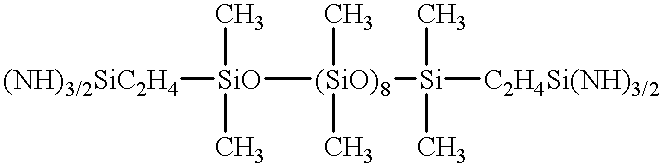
[(NH)3/2SiC2H4][SiO]([(SiO)8]([Si]([C2H4Si(NH)3/2])(C)C)(C)C)(C)C
